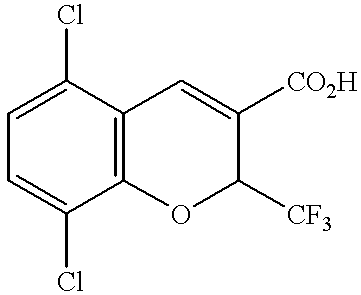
C1=C(Cl)C2=C(C(Cl)=C1)C=C([CO2H])C([CF3])O2
